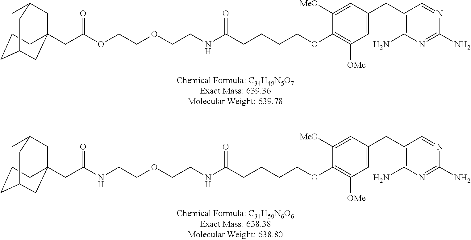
N(CCOCCNC(CCCCOC1=C([OMe])C=C(CC2=C(N)N=C(N)N=C2)C=C1[MeO])=O)C(=O)CC12CC3CC(CC(C1)C3)C2.O(CCOCCNC(CCCCOC1=C([OMe])C=C(CC2=C(N)N=C(N)N=C2)C=C1[MeO])=O)C(=O)CC12CC3CC(CC(C1)C3)C2
